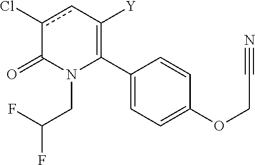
C1(C2=C([Y])cc(Cl)C(=O)N2CC(F)F)=CC=C(OCC#N)C=C1
